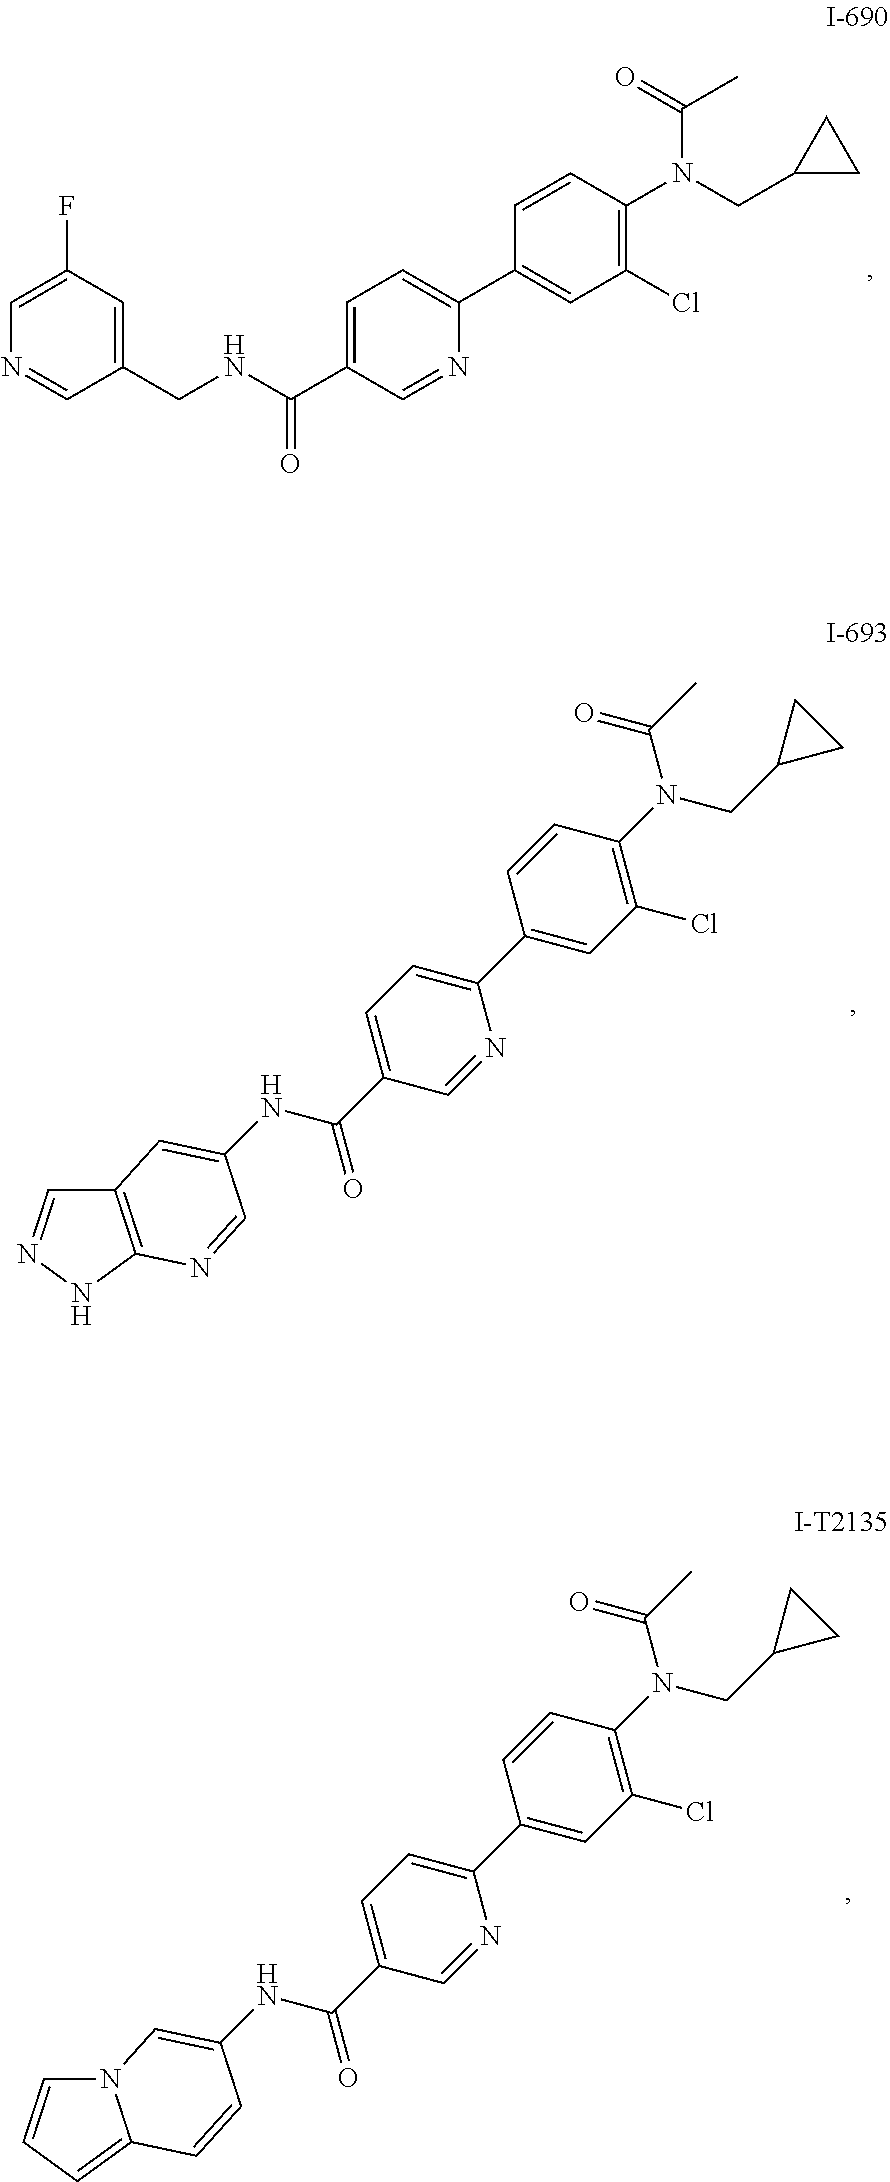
C(NC(C1=CC=C(C2=CC(Cl)=C(N(C(C)=O)CC3CC3)C=C2)N=C1)=O)C1=CC(F)=CN=C1.C12=C(NN=C1)N=CC(NC(C1=CC=C(C3=CC(Cl)=C(N(C(C)=O)CC4CC4)C=C3)N=C1)=O)=C2.N12C=CC=C1C=CC(NC(C1=CC=C(C3=CC(Cl)=C(N(C(C)=O)CC4CC4)C=C3)N=C1)=O)=C2
